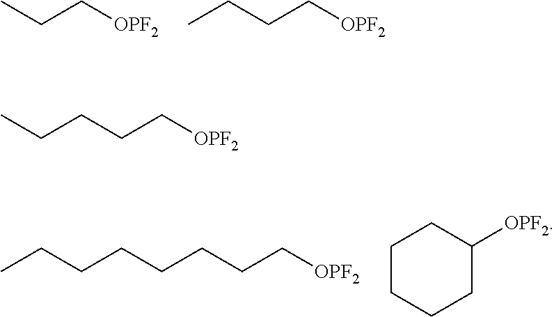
CCC[OPF2].C(CC[OPF2])C.C(CC[OPF2])CCCCC.C1CCCC([OPF2])C1.C(CC[OPF2])CC
